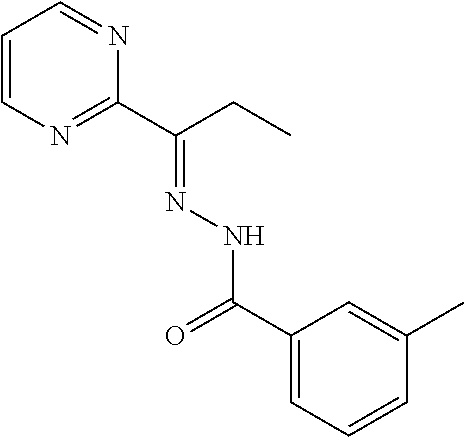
C1=CN=C(C(CC)=NNC(=O)C2=CC=CC(C)=C2)N=C1
